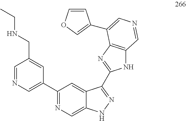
C1(CNCC)=CC(C2=NC=C3C(=C2)C(C2=NC4=C(N2)C=NC=C4C2=COC=C2)=NN3)=CN=C1
